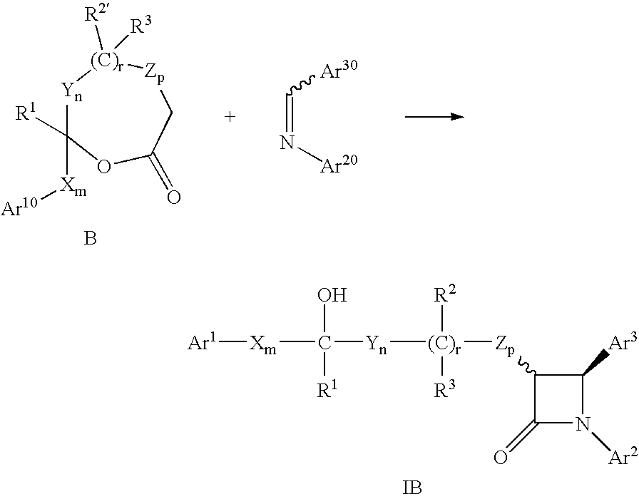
B.[Xm]([Ar10])C1([R1])[Yn][(C)r]([R2])([R3])[Zp]CC(=O)O1.C(=N[Ar20])[Ar30].C1([Zp][(C)r]([Yn]C([Xm][Ar1])(O)[R1])([R2])[R3])C(=O)N([Ar2])C1[Ar3].[IB]
